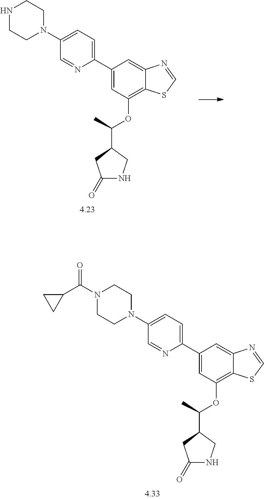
N1CCN(C2=CC=C(C3=CC(OC(C4CC(=O)NC4)C)=C4C(=C3)N=CS4)N=C2)CC1.N1(C(C2CC2)=O)CCN(C2=CC=C(C3=CC(OC(C4CC(=O)NC4)C)=C4C(=C3)N=CS4)N=C2)CC1
